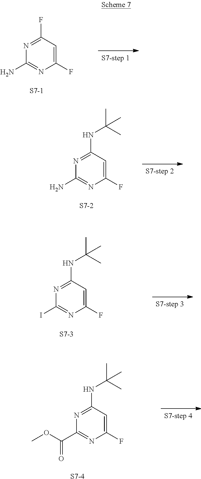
C1(F)=CC(F)=NC(N)=N1.[S7-1].C1(F)=CC(NC(C)(C)C)=NC(N)=N1.[S7-2].C1(F)=CC(NC(C)(C)C)=NC(I)=N1.[S7-3].C1(F)=CC(NC(C)(C)C)=NC(C(OC)=O)=N1.[S7-4]
